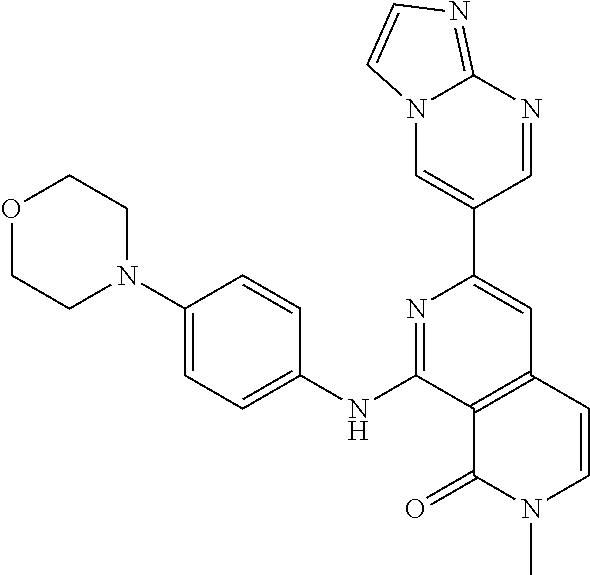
C12=C(C=CN(C)C1=O)C=C(C1=CN3C(=NC=C3)N=C1)N=C2NC1=CC=C(N2CCOCC2)C=C1
